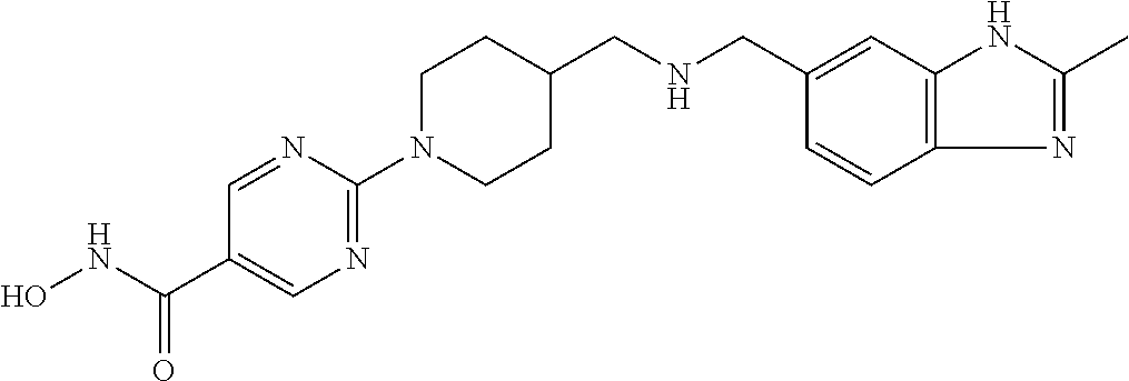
C1=NC(N2CCC(CNCC3=CC4=C(C=C3)N=C(C)N4)CC2)=NC=C1C(NO)=O
